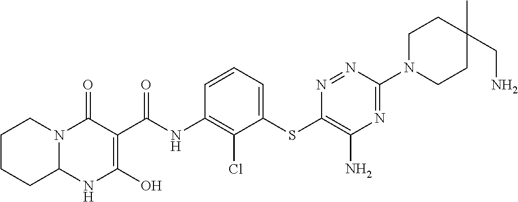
C12N(CCCC1)C(=O)C(C(NC1=C(Cl)C(SC3=C(N)N=C(N4CCC(C)(CN)CC4)N=N3)=CC=C1)=O)=C(O)N2
